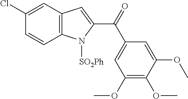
C1(Cl)=CC2=C(C=C1)N([SO2Ph])C(C(=O)C1=CC(OC)=C(OC)C(OC)=C1)=C2
